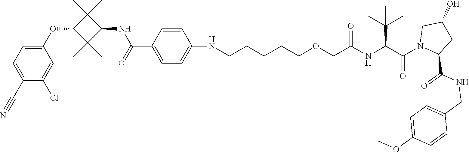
C1(C#N)=CC=C(OC2C(C)(C)C(NC(=O)C3=CC=C(NCCCCCOCC(NC(C(N4CC(O)CC4C(NCC4=CC=C(OC)C=C4)=O)=O)C(C)(C)C)=O)C=C3)C2(C)C)C=C1Cl
